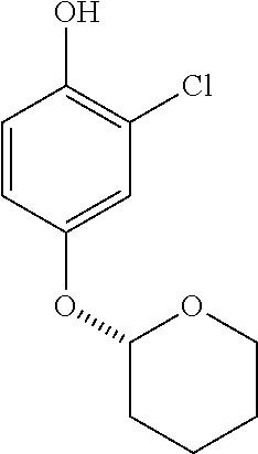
C1=CC(OC2CCCCO2)=CC(Cl)=C1O
